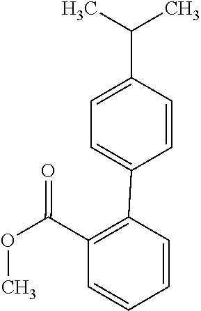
COC(C1=C(C2=CC=C(C(C)C)C=C2)C=CC=C1)=O
